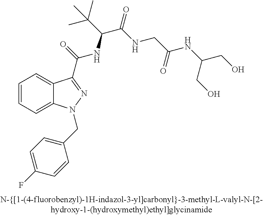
C1=CC=C2C(=C1)C(C(=O)NC(C(C)(C)C)C(=O)NCC(NC(CO)CO)=O)=NN2CC1=CC=C(F)C=C1
